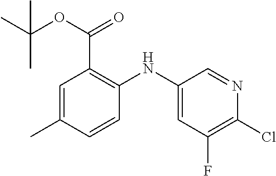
C1=C(C)C=CC(NC2=CC(F)=C(Cl)N=C2)=C1C(=O)OC(C)(C)C
